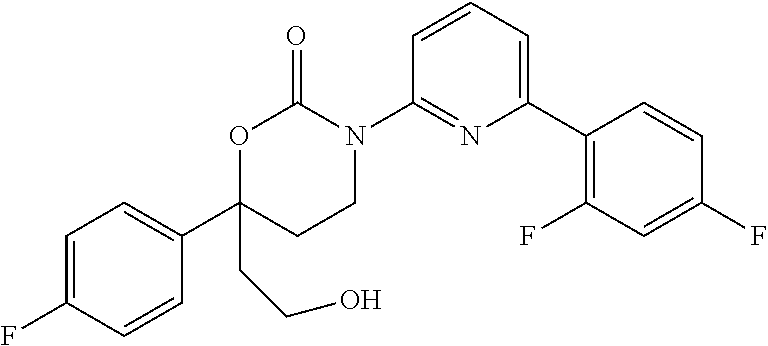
C1(N2C(=O)OC(C3=CC=C(F)C=C3)(CCO)CC2)=NC(C2=C(F)C=C(F)C=C2)=CC=C1
